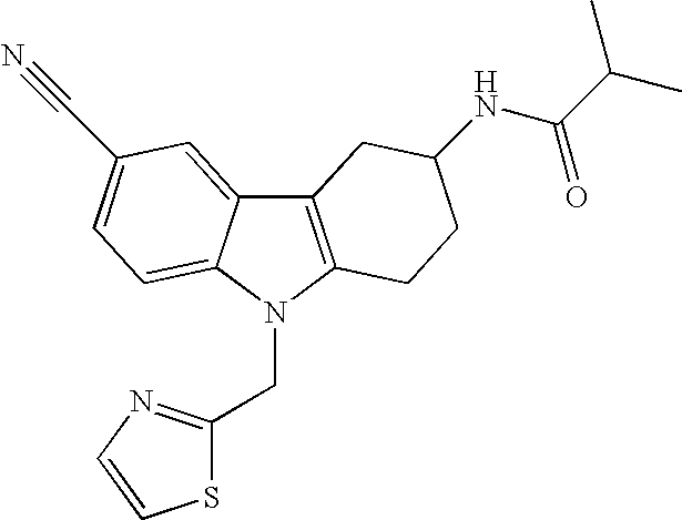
C12=C(N(CC3=NC=CS3)C3=CC=C(C#N)C=C13)CCC(NC(C(C)C)=O)C2
